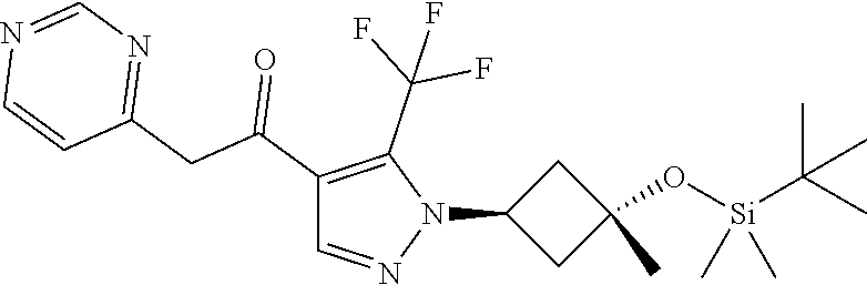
C1(C(CC2=NC=NC=C2)=O)=C(C(F)(F)F)N(C2CC(O[Si](C)(C)C(C)(C)C)(C)C2)N=C1
